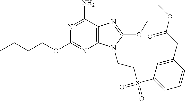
C1(OCCCC)=NC2=C(C(N)=N1)N=C(OC)N2CCS(=O)(=O)C1=CC=CC(CC(OC)=O)=C1
